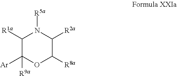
[Ar]C1([R9a])C([R1a])N([R5a])C([R2a])C([R8a])O1
